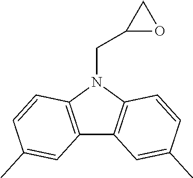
C12=C(N(CC3OC3)C3=C1C=C(C)C=C3)C=CC(C)=C2
